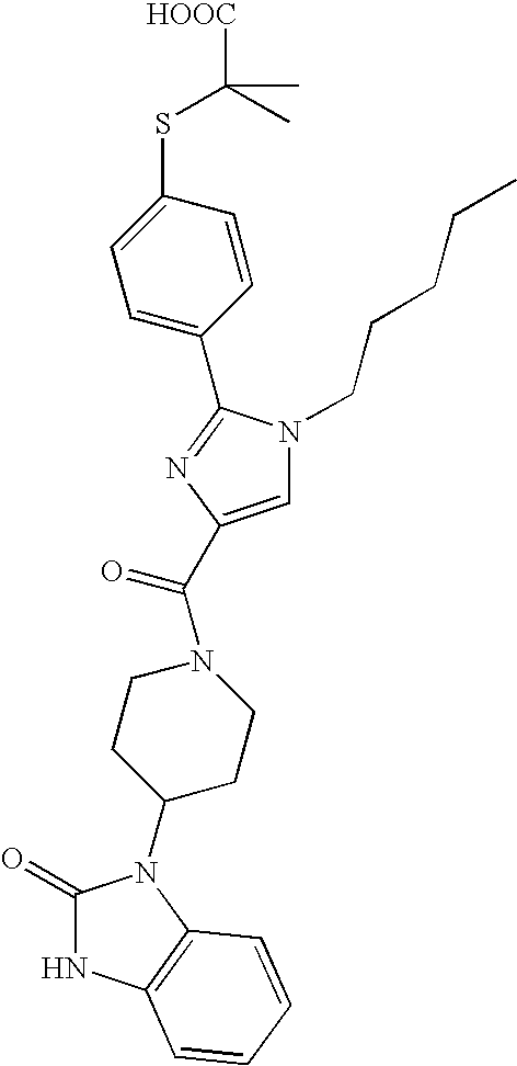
O=C1NC2=C(C=CC=C2)N1C1CCN(C(C2=CN(CCCCC)C(C3=CC=C(SC([HOOC])(C)C)C=C3)=N2)=O)CC1
